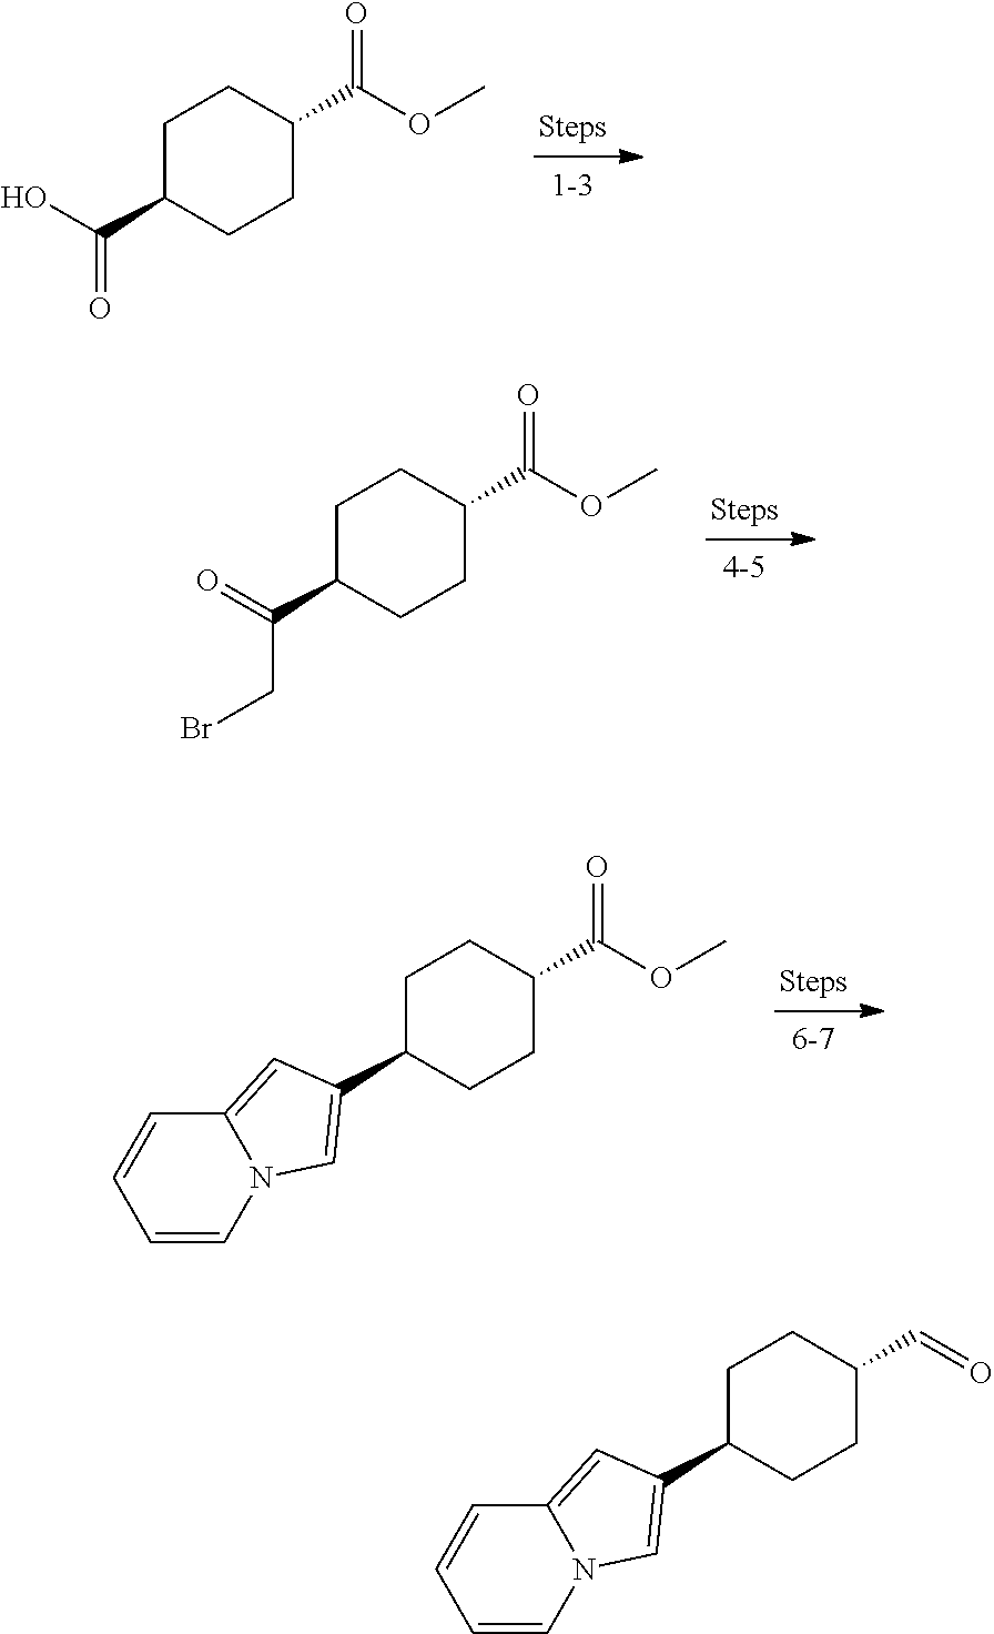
C1C(C(O)=O)CCC(C(OC)=O)C1.C1C(C(CBr)=O)CCC(C(OC)=O)C1.C1C(C2=CN3C(=C2)C=CC=C3)CCC(C(OC)=O)C1.C1C(C2=CN3C(=C2)C=CC=C3)CCC(C=O)C1
